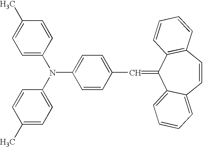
C1=C(N(C2=CC=C(C)C=C2)C2=CC=C(C=C3C4=CC=CC=C4C=CC4=C3C=CC=C4)C=C2)C=CC(C)=C1
